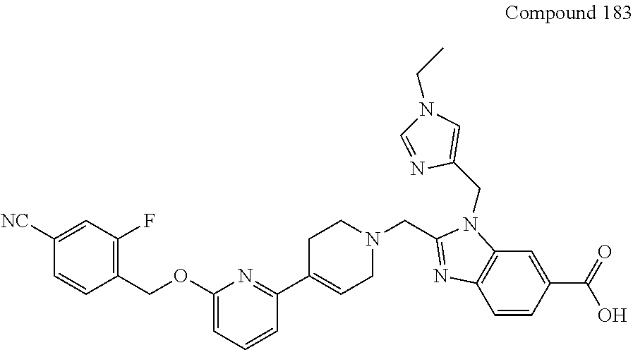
C1([NC])=CC(F)=C(COC2=CC=CC(C3=CCN(CC4=NC5=C(N4CC4=CN(CC)C=N4)C=C(C(=O)O)C=C5)CC3)=N2)C=C1
